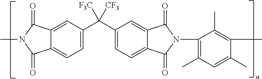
CN1C(=O)C2=CC=C(C(C3=CC=C4C(=C3)C(=O)N(C3=C(C)C=C(C)C(C)=C3C)C4=O)([F3C])[CF3])C=C2C1=O
